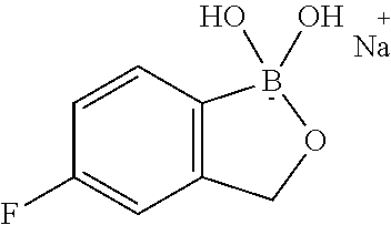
C12=C(C=CC(F)=C1)B(O)(O)OC2.[Na]
